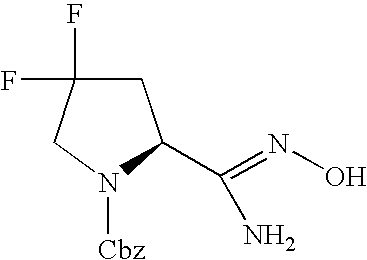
C1C(F)(F)CN([Cbz])C1C(=NO)N
